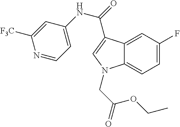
C12=CC(F)=CC=C1N(CC(=O)OCC)C=C2C(NC1=CC=NC([F3C])=C1)=O
